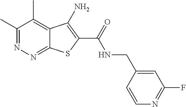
C1(C)=NN=C2C(=C1C)C(N)=C(C(=O)NCC1=CC(F)=NC=C1)S2
